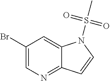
C1(Br)=CN=C2C(=C1)N(S(C)(=O)=O)C=C2
